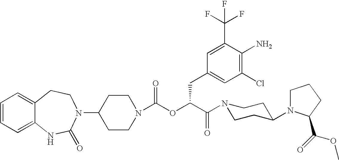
C1(N2C(=O)NC3=CC=CC=C3CC2)CCN(C(OC(C(=O)N2CCC(N3CCCC3C(=O)OC)CC2)CC2=CC(Cl)=C(N)C(C(F)(F)F)=C2)=O)CC1
